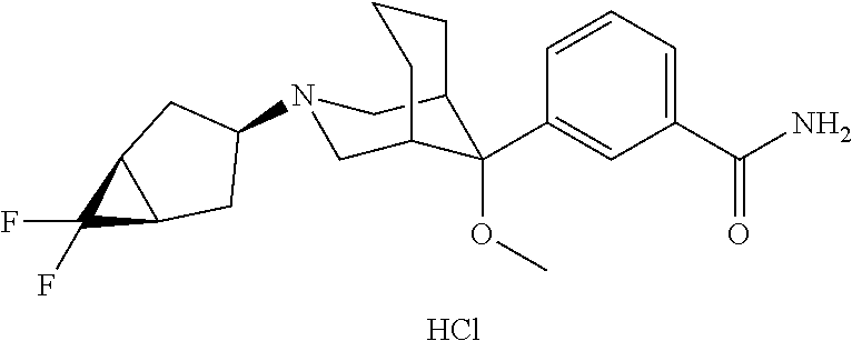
Cl.C1(C(N)=O)=CC=CC(C2(OC)C3CN(C4CC5C(C4)C5(F)F)CC2CCC3)=C1
